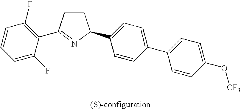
C1CC(C2=C(F)C=CC=C2F)=NC1C1=CC=C(C2=CC=C(O[CF3])C=C2)C=C1
